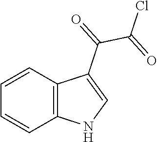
C12=C(C=CC=C1)C(C(C(Cl)=O)=O)=CN2
